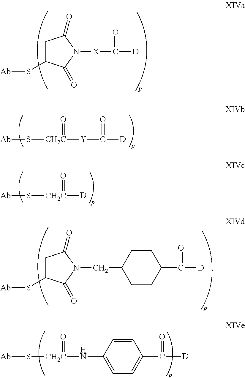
C1C(S[Ab])C(=O)N([X]C([D])=O)C1=O.S([Ab])[CH2C]([Y]C([D])=O)=O.S([Ab])[CH2C](=O)[D].C1C(S[Ab])C(=O)N(CC2CCC(C([D])=O)CC2)C1=O.S([Ab])[CH2C](NC1=CC=C(C([D])=O)C=C1)=O
